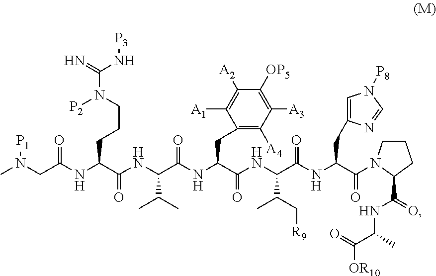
CN(CC(NC(C(NC(C(NC(C(NC(C(NC(C(N1CCCC1C(=O)NC(C(=O)[OR10])C)=O)CC1=CN([P8])C=N1)=O)C(C[R9])C)=O)CC1=C([A4])C([A3])=C([OP5])C([A2])=C1[A1])=O)C(C)C)=O)CCCN(C(=N)N[P3])[P2])=O)[P1]
